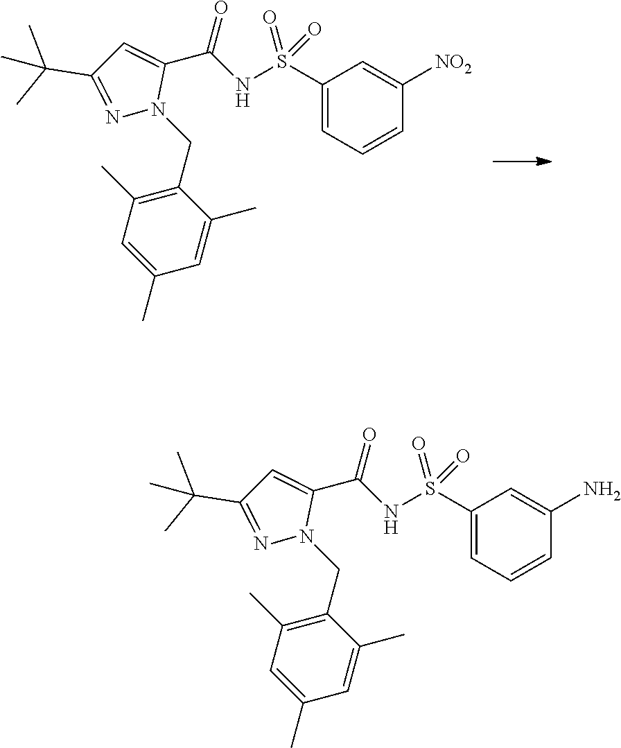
C1(CN2C(C(NS(C3=CC=CC([NO2])=C3)(=O)=O)=O)=CC(C(C)(C)C)=N2)=C(C)C=C(C)C=C1C.C1(CN2C(C(NS(C3=CC=CC(N)=C3)(=O)=O)=O)=CC(C(C)(C)C)=N2)=C(C)C=C(C)C=C1C
